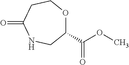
C1(C(OC)=O)OCCC(=O)NC1
